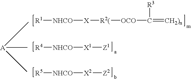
[R5][NHCO][X2][Z2].[R4][NHCO][X1][Z1].[R1][NHCO][X][R2(][OCO]C(=[CH2)n])[R3].C[A](C)C
